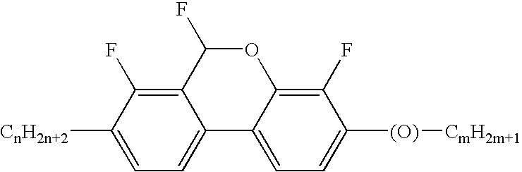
C12=C(F)C([CnH2n+2])=CC=C1C1=CC=C([(O)][CmH2m+1])C(F)=C1OC2F
